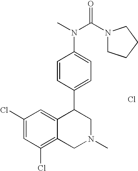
C1(Cl)=CC(Cl)=C2C(=C1)C(C1=CC=C(N(C(=O)N3CCCC3)C)C=C1)CN(C)C2.Cl
